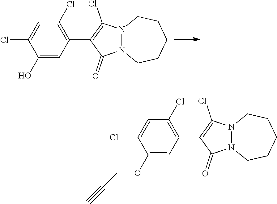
C1=C(Cl)C(O)=CC(C2=C(Cl)N3N(C2=O)CCCCC3)=C1Cl.C1=C(Cl)C(OCC#C)=CC(C2=C(Cl)N3N(C2=O)CCCCC3)=C1Cl
